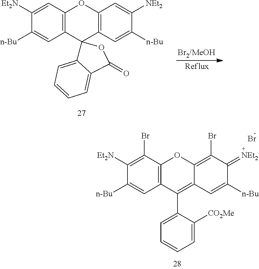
C1([Et2N])=C(Br)C2=C(C=C1[n-Bu])C(C1=CC=CC=C1[CO2Me])=C1C(=C(Br)C(=[NEt2])C([n-Bu])=C1)O2.Br.C1([Et2N])=CC2=C(C=C1[n-Bu])C1(C3=C(O2)C=C([NEt2])C([n-Bu])=C3)C2=CC=CC=C2C(=O)O1
